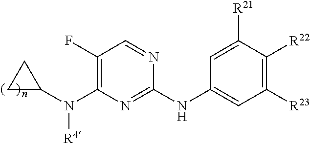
C1([R23])=C([R22])C([R21])=CC(NC2=NC(N(C3CC3)[R4])=C(F)C=N2)=C1
